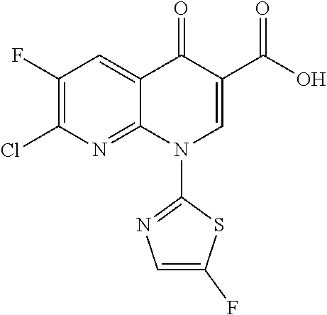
C1(F)=C(Cl)N=C2C(=C1)C(=O)C(C(O)=O)=CN2C1=NC=C(F)S1
